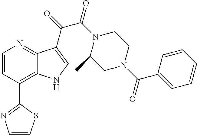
C1(C2=C3C(=NC=C2)C(C(=O)C(N2C(C)CN(C(C4=CC=CC=C4)=O)CC2)=O)=CN3)=NC=CS1
